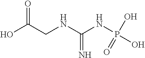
OC(CNC(NP(O)(O)=O)=N)=O
